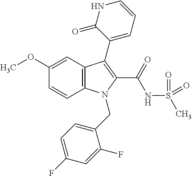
C1(OC)=CC2=C(C=C1)N(CC1=CC=C(F)C=C1F)C(C(NS(C)(=O)=O)=O)=C2C1=CC=CNC1=O
